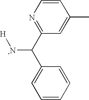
C1=CN=C(C(C2=CC=CC=C2)[-N][H])C=C1C
